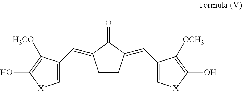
C(C1=C[X]C(O)=C1[H3CO])=C1CCC(=CC2=C[X]C(O)=C2[OCH3])C1=O
